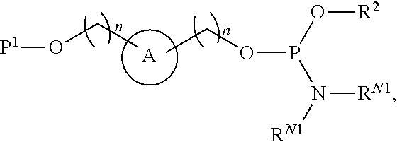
[A].CCOP(N([RN1])[RN1])O[R2].C(C)O[P1]
